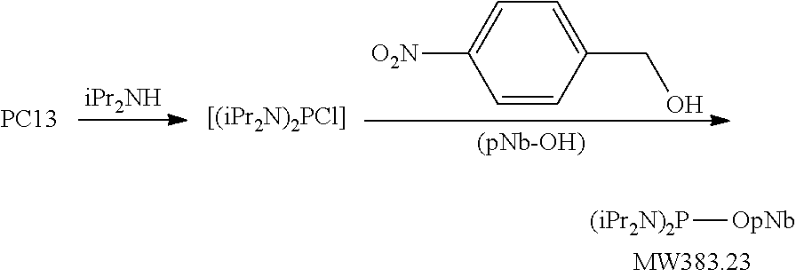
[PC13].[iPr2NH].C1=CC(CO)=CC=C1[O2N].[(iPr2N)2P][OpNb]
